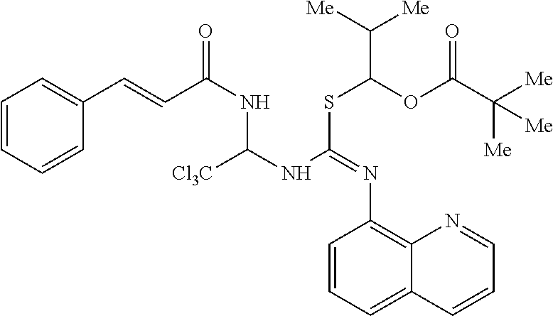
C1=CC=CC(C=CC(NC(NC(SC(OC(C([Me])([Me])[Me])=O)C([Me])[Me])=NC2=C3C(=CC=C2)C=CC=N3)[Cl3C])=O)=C1
